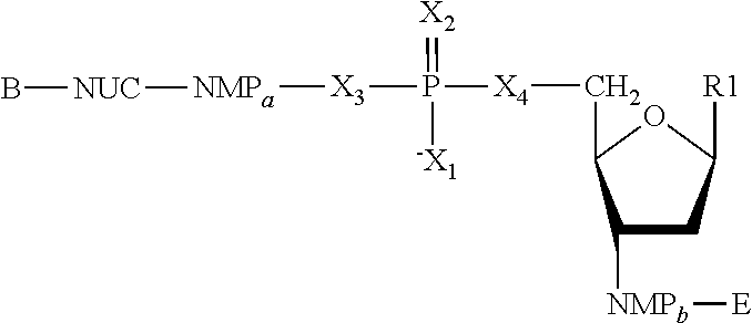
C1([NMPb][E])CC([R1])OC1C[X4]P([X3][NMPa][NUC]B)(=[X2])[-X1]
